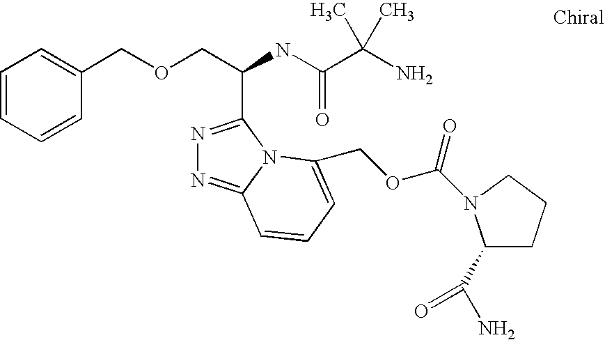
N1=C(C(COCC2=CC=CC=C2)NC(C(N)(C)C)=O)N2C(=N1)C=CC=C2COC(=O)N1C(C(N)=O)CCC1
